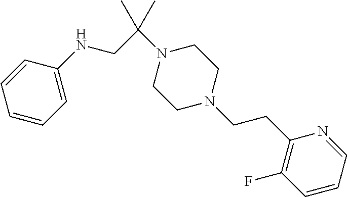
C1=CC=CC=C1NCC(N1CCN(CCC2=C(F)C=CC=N2)CC1)(C)C
